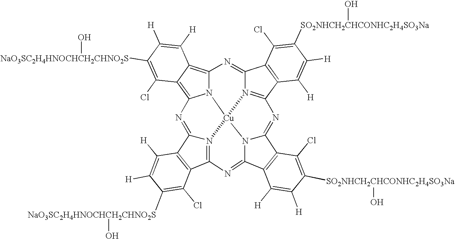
[NaO3SC2H4HNOCHCH2CHNO2S](O)C1=C(Cl)C2=C3N4C(=C2C([H])=C1[H])N=C1N2=C(C5=C1C(Cl)=C([SO2NHCH2CHCONHC2H4SO3Na]O)C([H])=C5[H])N=C1N5[Cu]42N2=C(C4=C(C2=N3)C([H])=C([H])C([NaO3SC2H4HNOCHCH2CHNO2S]O)=C4Cl)N=C5C2=C1C(Cl)=C([SO2NHCH2CHCONHC2H4SO3Na]O)C([H])=C2[H]
